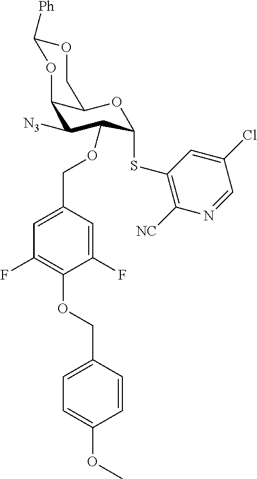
C1OC([Ph])OC2C([N3])C(OCC3=CC(F)=C(OCC4=CC=C(OC)C=C4)C(F)=C3)C(SC3=C([NC])N=CC(Cl)=C3)OC12
